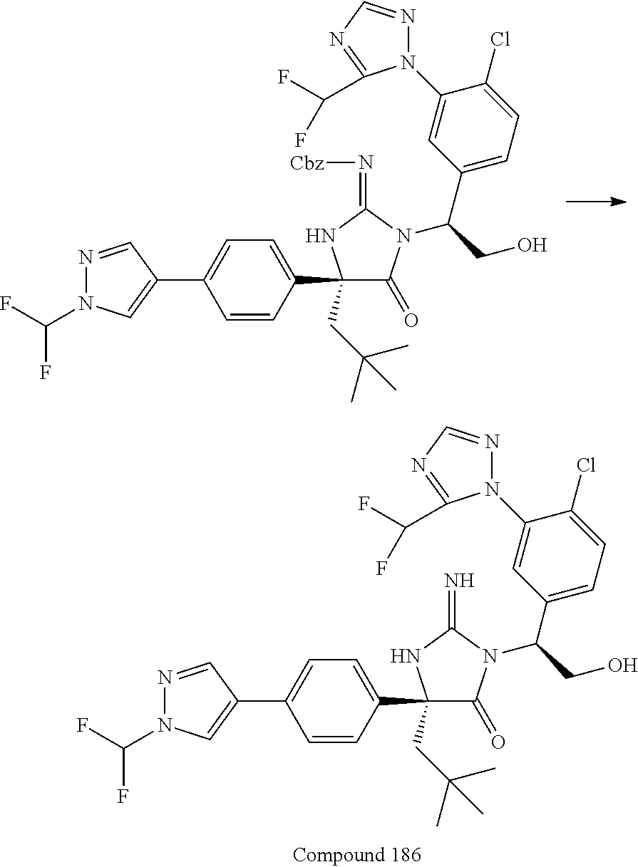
N1=CC(C2=CC=C(C3(CC(C)(C)C)C(=O)N(C(CO)C4=CC=C(Cl)C(N5N=CN=C5C(F)F)=C4)C(=N)N3)C=C2)=CN1C(F)F.N1=CC(C2=CC=C(C3(CC(C)(C)C)C(=O)N(C(CO)C4=CC=C(Cl)C(N5N=CN=C5C(F)F)=C4)C(=N[Cbz])N3)C=C2)=CN1C(F)F
